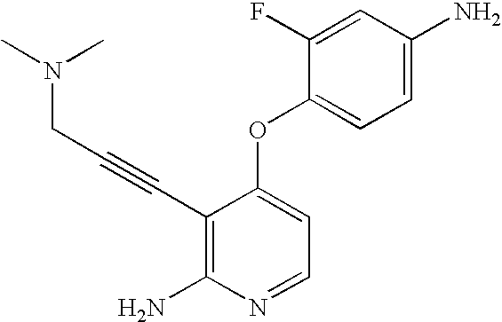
C1(C#CCN(C)C)=C(N)N=CC=C1OC1=CC=C(N)C=C1F
